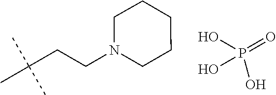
C(CCN1CCCCC1)(C)(C)C.OP(=O)(O)O
